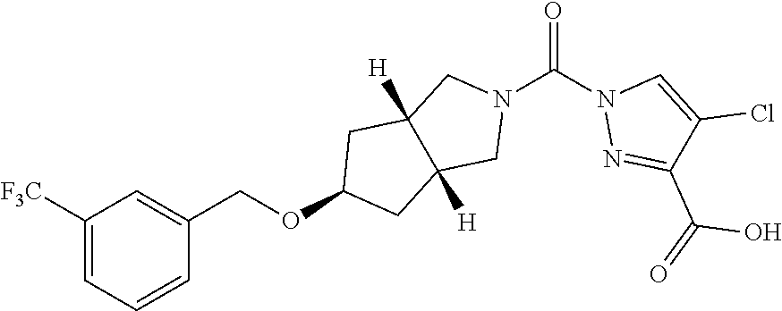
[F3C]C1=CC=CC(COC2CC3([H])C([H])(C2)CN(C(=O)N2N=C(C(O)=O)C(Cl)=C2)C3)=C1
